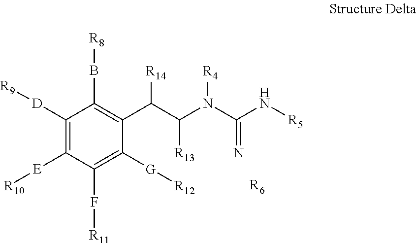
C1([D][R9])=C([E][R10])C(F[R11])=C([G][R12])C(C(C(N(C(N[R5])=N)[R4])[R13])[R14])=C1B[R8].[R6]
